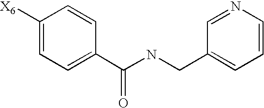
C1([X6])=CC=C(C(NCC2=CC=CN=C2)=O)C=C1
